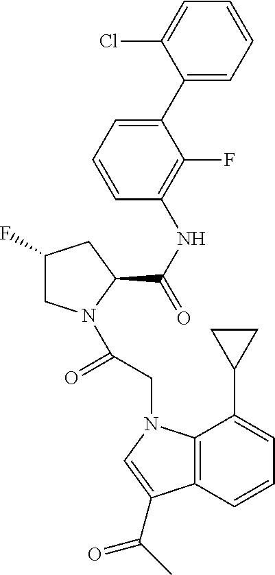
C1(F)CN(C(=O)CN2C3=C(C(C(C)=O)=C2)C=CC=C3C2CC2)C(C(NC2=C(F)C(C3=CC=CC=C3Cl)=CC=C2)=O)C1
